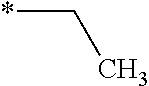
C(C)*
